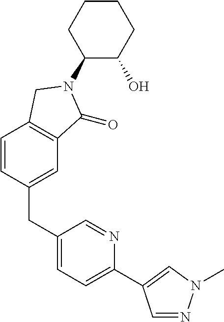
C1(N2C(=O)C3=C(C=CC(CC4=CC=C(C5=CN(C)N=C5)N=C4)=C3)C2)C(O)CCCC1
